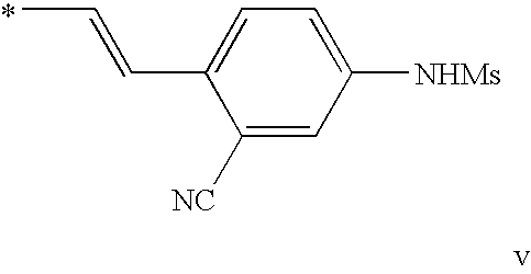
CC=CC1=CC=C([NHMs])C=C1[NC]
